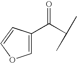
C1=C(C(C(C)C)=O)C=CO1
